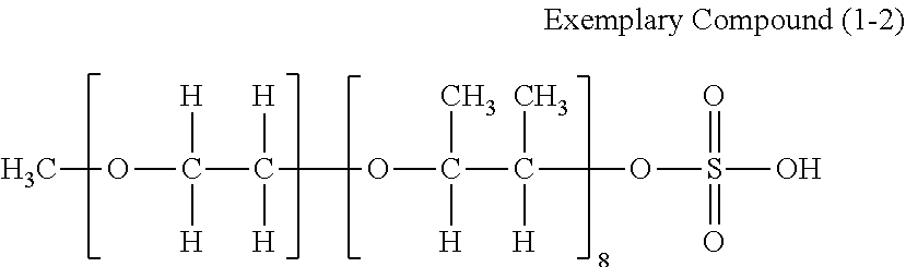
COC(C(OC(C(OS(O)(=O)=O)(C)[H])(C)[H])([H])[H])([H])[H]
